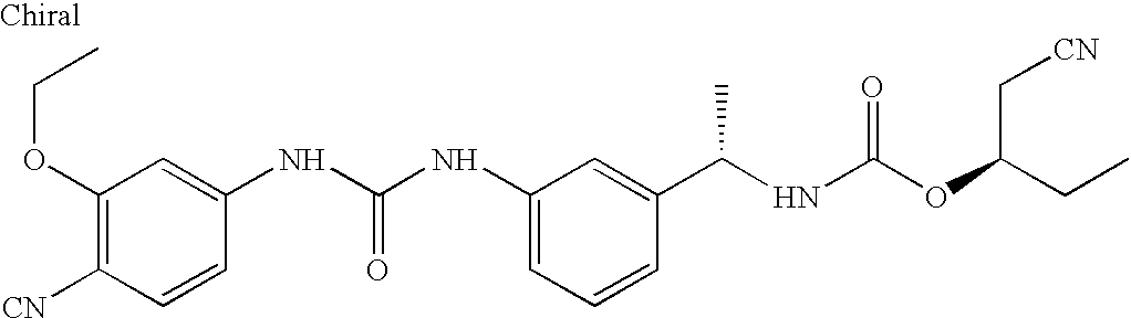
C1(OCC)=C([CN])C=CC(NC(NC2=CC=CC(C(NC(=O)OC(CC)C[CN])C)=C2)=O)=C1
